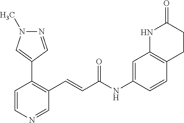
N1=CC(C2=C(C=CC(NC3=CC4=C(C=C3)CCC(=O)N4)=O)C=NC=C2)=CN1C
